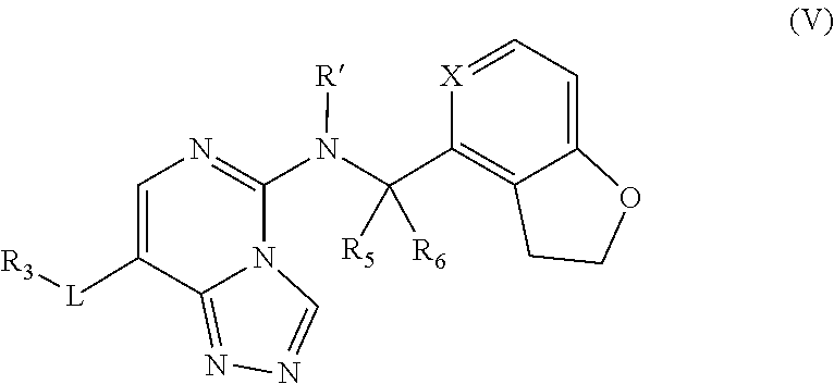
N1=CN2C(N([R])C(C3=C4C(=CC=[X]3)OCC4)([R6])[R5])=NC=C([L][R3])C2=N1
